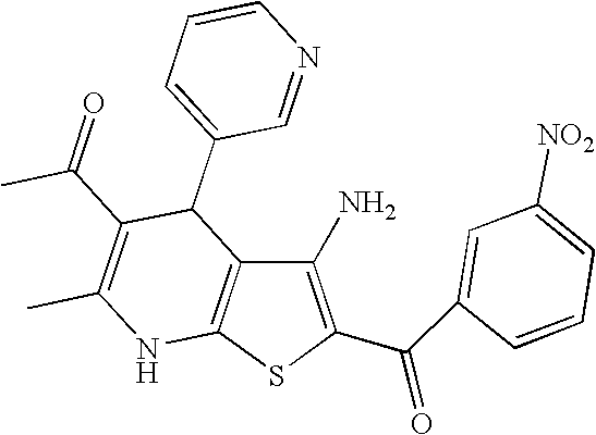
C1(N)=C(C(C2=CC([NO2])=CC=C2)=O)SC2=C1C(C1=CC=CN=C1)C(C(=O)C)=C(C)N2
